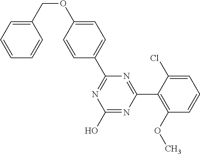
N1=C(C2=CC=C(OCC3=CC=CC=C3)C=C2)N=C(C2=C(OC)C=CC=C2Cl)N=C1O
